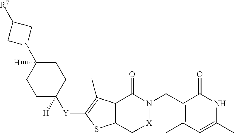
C12=C(C(C)=C([Y]C3([H])CCC(N4CC([R7])C4)([H])CC3)S1)C(=O)N(CC1=C(C)C=C(C)NC1=O)[X]C2
